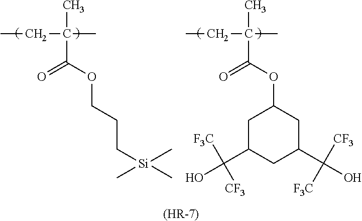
CCC(C)(C)C(OCCC[Si](C)(C)C)=O.CCC(C)(C)C(=O)OC1CC(C(O)([F3C])[CF3])CC(C(O)([CF3])[F3C])C1.[(HR-7)]
